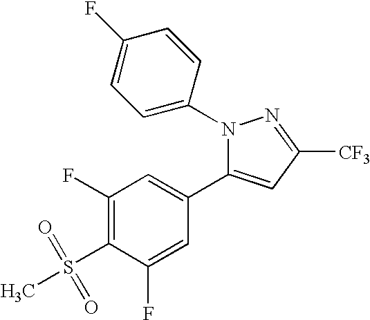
C1(F)=C(S(C)(=O)=O)C(F)=CC(C2=CC([CF3])=NN2C2=CC=C(F)C=C2)=C1
